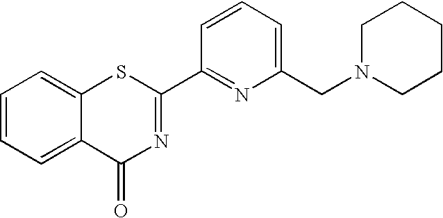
C1=CC=C(CN2CCCCC2)N=C1C1=NC(=O)C2=CC=CC=C2S1
